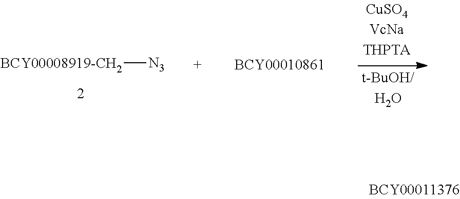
[BCY00008919-CH2][N3]
